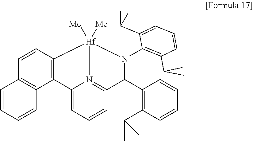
C1=CC2=C(C3=C1C=CC=C3)C1=CC=CC3=N1[Hf]2([Me])([Me])N(C1=C(C(C)C)C=CC=C1C(C)C)C3C1=C(C(C)C)C=CC=C1
